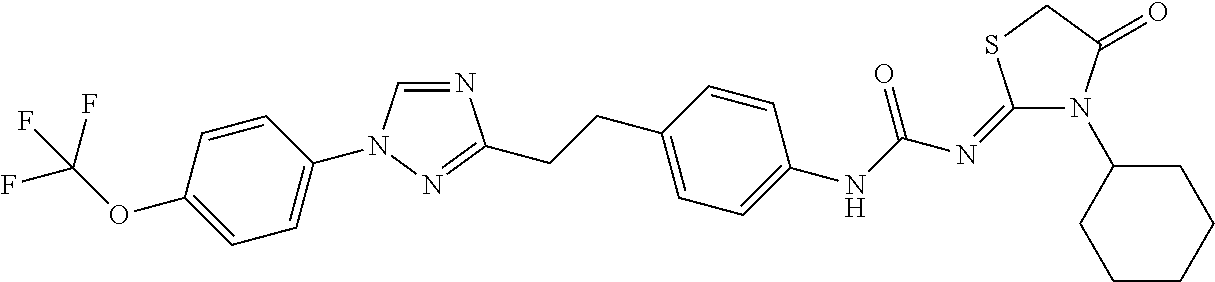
N1=CN(C2=CC=C(OC(F)(F)F)C=C2)N=C1CCC1=CC=C(NC(=O)N=C2N(C3CCCCC3)C(=O)CS2)C=C1
